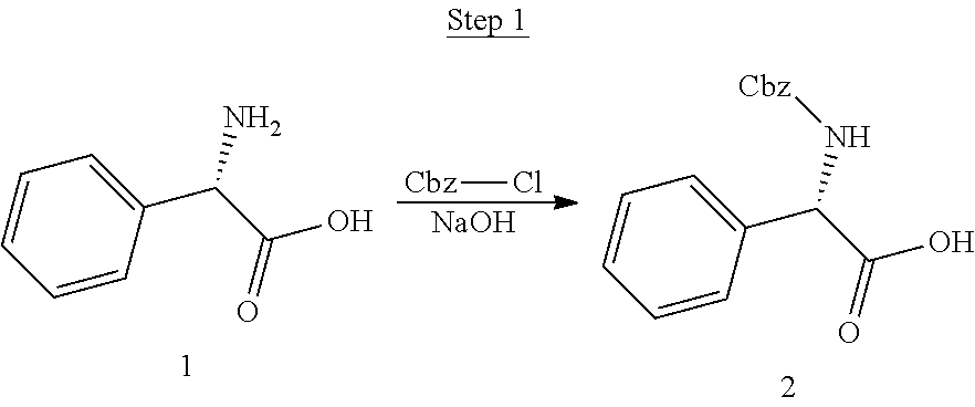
C1=C(C(C(O)=O)N)C=CC=C1.[Cbz]Cl.[NaOH].C1=C(C(C(O)=O)N[Cbz])C=CC=C1
